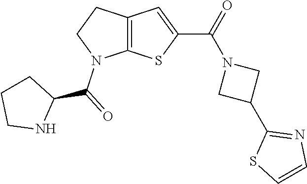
C12=C(CCN1C(=O)C1CCCN1)C=C(C(=O)N1CC(C3=NC=CS3)C1)S2
